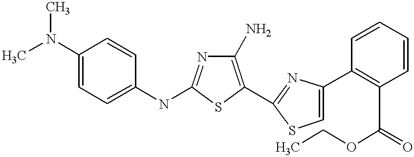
C1(N)=C(C2=NC(C3=C(C(OCC)=O)C=CC=C3)=CS2)SC(NC2=CC=C(N(C)C)C=C2)=N1
